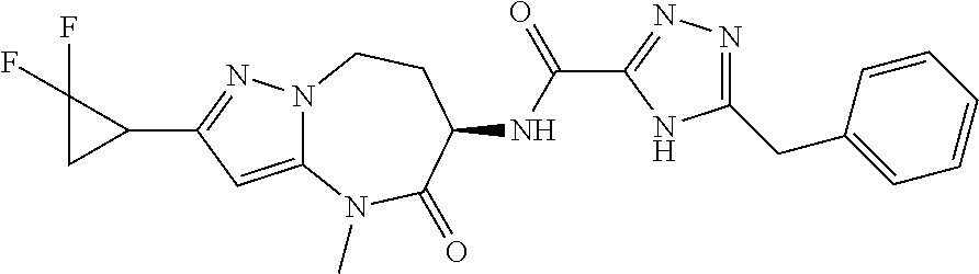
C12=CC(C3C(F)(F)C3)=NN1CCC(NC(C1=NN=C(CC3=CC=CC=C3)N1)=O)C(=O)N2C
